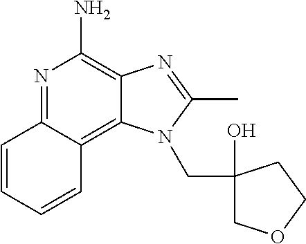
C1=CC2=NC(N)=C3C(=C2C=C1)N(CC1(O)COCC1)C(C)=N3
